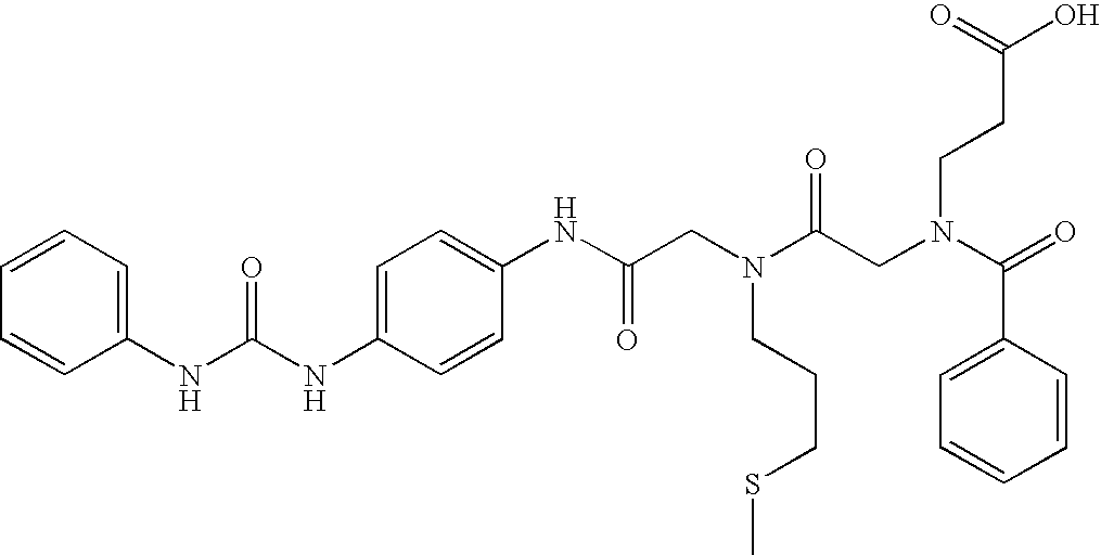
C1=C(NC(NC2=CC=CC=C2)=O)C=CC(NC(CN(C(CN(C(=O)C2=CC=CC=C2)CCC(O)=O)=O)CCCSC)=O)=C1
